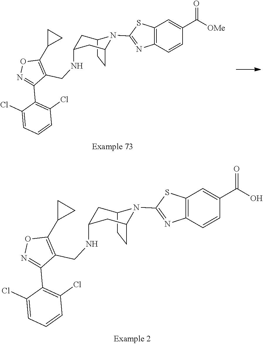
C12=C(C=CC(C(=O)[OMe])=C1)N=C(N1C3CCC1CC(NCC1=C(C4CC4)ON=C1C1=C(Cl)C=CC=C1Cl)C3)S2.C12=C(C=CC(C(=O)O)=C1)N=C(N1C3CCC1CC(NCC1=C(C4CC4)ON=C1C1=C(Cl)C=CC=C1Cl)C3)S2
